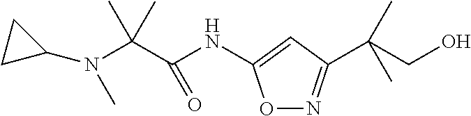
O1N=C(C(CO)(C)C)C=C1NC(C(N(C1CC1)C)(C)C)=O
